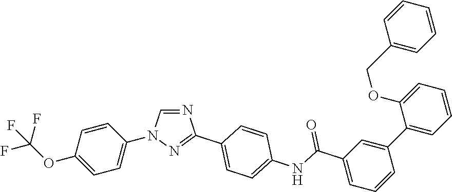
C1(OC(F)(F)F)=CC=C(N2C=NC(C3=CC=C(NC(C4=CC=CC(C5=CC=CC=C5OCC5=CC=CC=C5)=C4)=O)C=C3)=N2)C=C1
